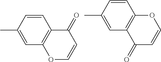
C1=CC(C)=CC2=C1OC=CC2=O.C1=CC(C)=CC2=C1C(=O)C=CO2
